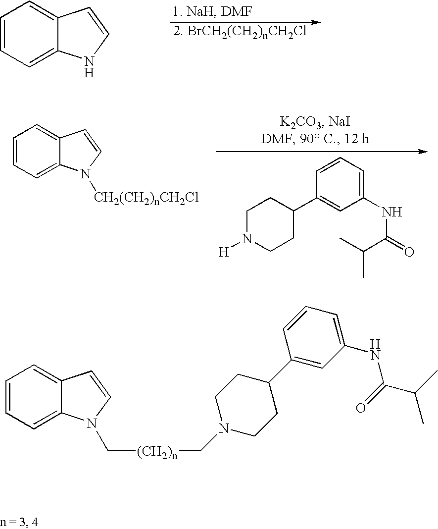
C1=CC=C2C(=C1)C=CN2.C1=CC=C2C(=C1)C=CN2[CH2(CH2)nCH2Cl].C1N([H])CCC(C2=CC(NC(C(C)C)=O)=CC=C2)C1.C1=CC=C2C(=C1)C=CN2C[(CH2)n]CN1CCC(C2=CC(NC(C(C)C)=O)=CC=C2)CC1
